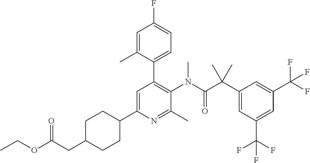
C1=C(C2CCC(CC(OCC)=O)CC2)N=C(C)C(N(C(C(C2=CC(C(F)(F)F)=CC(C(F)(F)F)=C2)(C)C)=O)C)=C1C1=CC=C(F)C=C1C
